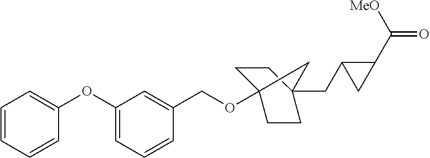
C1=CC=CC(OC2=CC=CC(COC34CCC(CC5C(C(=O)[MeO])C5)(CC3)C4)=C2)=C1
